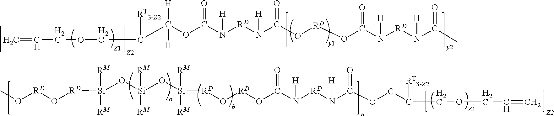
C=CCOCC(C([H])(OC(N([RD]N(C(O[RD]OC(N([RD]N(C(C)=O)[H])[H])=O)=O)[H])[H])=O)[H])[RT3-Z2].CO[RD]O[RD][Si](O[Si](O[Si]([RD]O[RD]OC(N([RD]N(C(OCC(COCC=C)[RT3-Z2])=O)[H])[H])=O)([RM])[RM])([RM])[RM])([RM])[RM]
